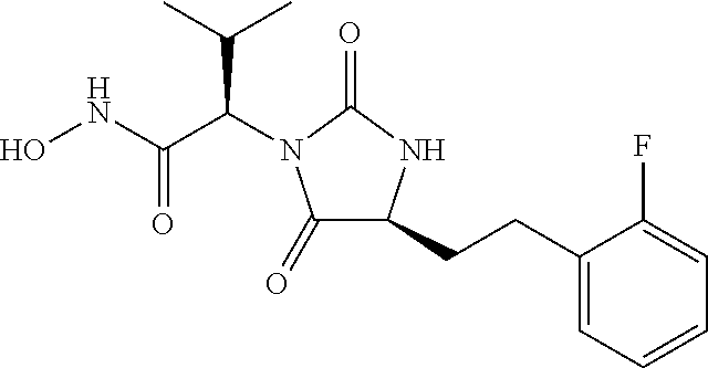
ONC(C(C(C)C)N1C(=O)C(CCC2=CC=CC=C2F)NC1=O)=O
